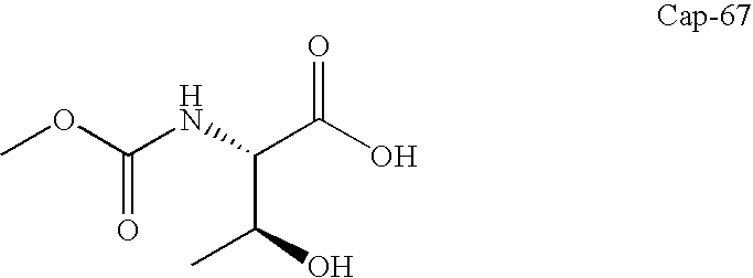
COC(NC(C(O)=O)C(O)C)=O
